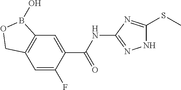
C12=C(C=C(F)C(C(NC3=NNC(SC)=N3)=O)=C1)COB2O
